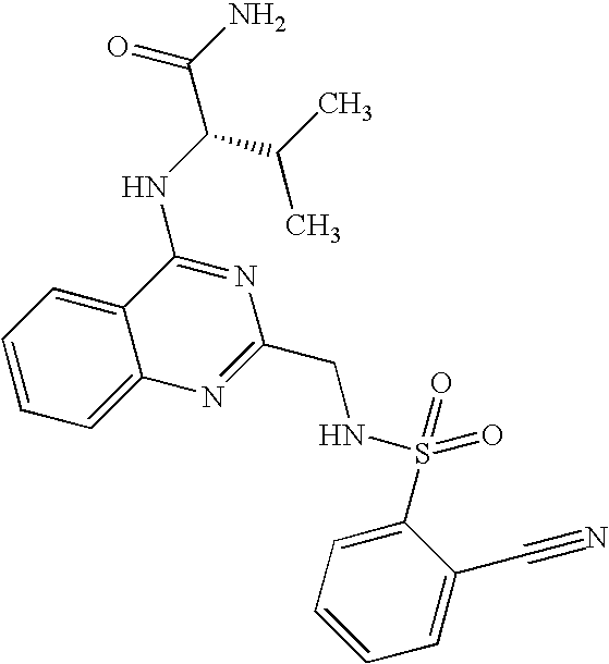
C1=CC=C2C(=C1)C(NC(C(C)C)C(N)=O)=NC(CNS(C1=CC=CC=C1C#N)(=O)=O)=N2
